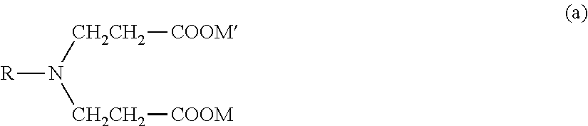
[R]N([CH2CH2][COOM])[CH2CH2][COOM]
